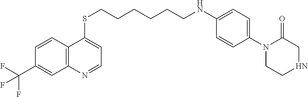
C12=C(C=CC(C(F)(F)F)=C1)C(SCCCCCCNC1=CC=C(N3CCNCC3=O)C=C1)=CC=N2
